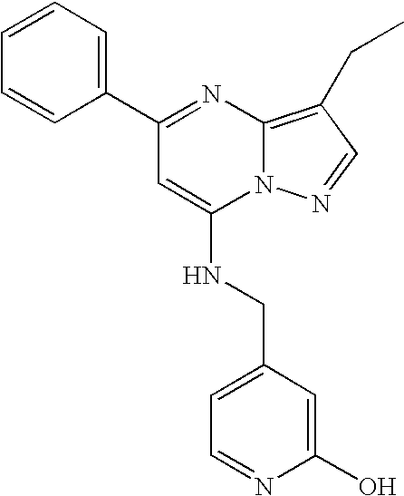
C1=CC=C(C2=NC3=C(CC)C=NN3C(NCC3=CC=NC(O)=C3)=C2)C=C1
